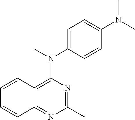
C1(C)=NC(N(C)C2=CC=C(N(C)C)C=C2)=C2C(=N1)C=CC=C2
